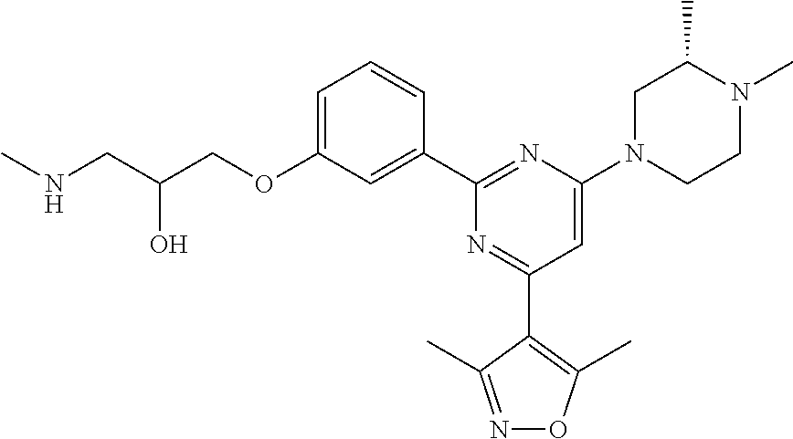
C1=C(OCC(CNC)O)C=C(C2=NC(N3CCN(C)C(C)C3)=CC(C3=C(C)ON=C3C)=N2)C=C1
